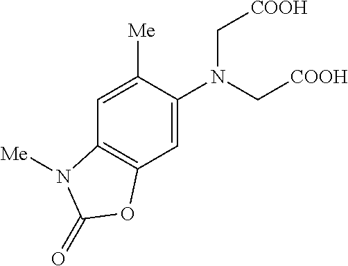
N(C[COOH])(C[COOH])C1=CC2=C(C=C1[Me])N([Me])C(=O)O2
